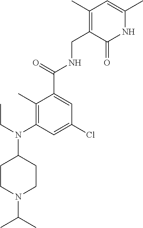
C1(C)=C(N(CC)C2CCN(C(C)C)CC2)C=C(Cl)C=C1C(=O)NCC1=C(C)C=C(C)NC1=O
